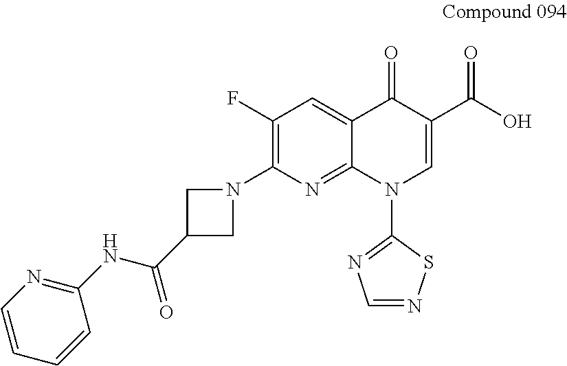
C1(F)=C(N2CC(C(NC3=NC=CC=C3)=O)C2)N=C2C(=C1)C(=O)C(C(O)=O)=CN2C1=NC=NS1
